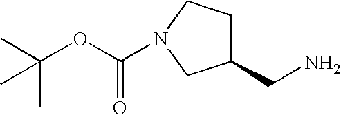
C1(CN)CCN(C(OC(C)(C)C)=O)C1
